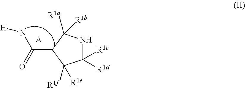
C1([R1c])([R1d])NC([R1b])([R1a])C(C(=O)N[H])C1([R1e])[R1f].[A]
